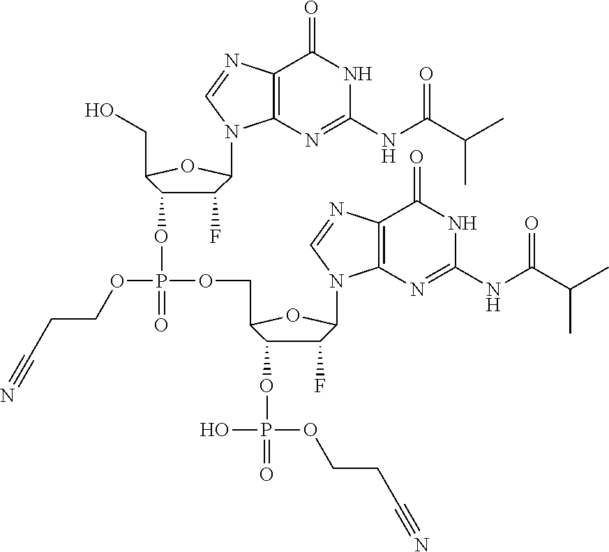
C1(F)C(OP(=O)(OCC2C(OP(=O)(OCCC#N)O)C(F)C(N3C4=C(C(=O)NC(NC(C(C)C)=O)=N4)N=C3)O2)OCCC#N)C(CO)OC1N1C2=C(C(=O)NC(NC(C(C)C)=O)=N2)N=C1
